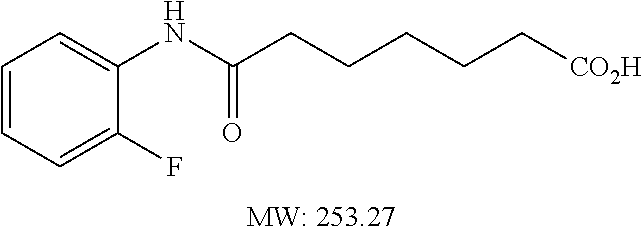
C1=CC=C(F)C(NC(CCCCC[CO2H])=O)=C1
